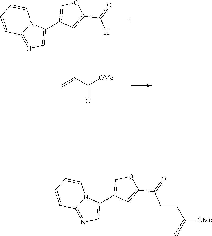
C1(C2=COC(C(=O)[H])=C2)=CN=C2N1C=CC=C2.C(=O)([OMe])C=C.C1(C2=COC(C(=O)CCC(=O)[OMe])=C2)=CN=C2N1C=CC=C2
